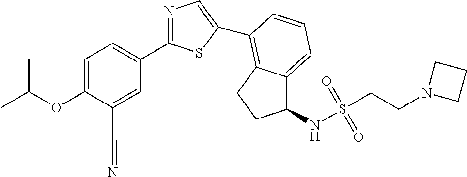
C1=C(OC(C)C)C(C#N)=CC(C2=NC=C(C3=C4C(=CC=C3)C(NS(CCN3CCC3)(=O)=O)CC4)S2)=C1
